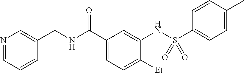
N1=CC=CC(CNC(C2=CC=C([Et])C(NS(C3=CC=C(C)C=C3)(=O)=O)=C2)=O)=C1
